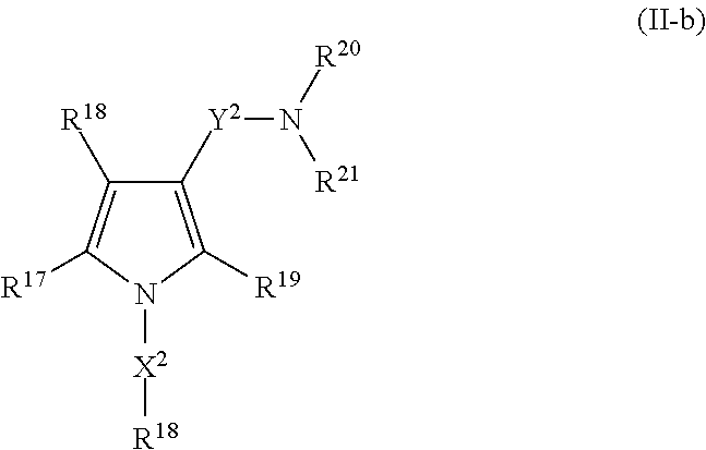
C1([Y2]N([R20])[R21])=C([R19])N([X2][R18])C([R17])=C1[R18]
